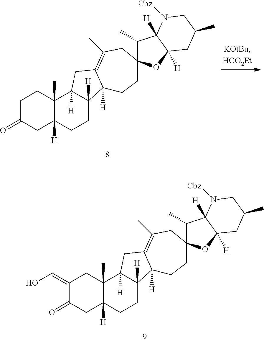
C1C(=O)CC2([H])C(C)(C1)C1([H])C([H])(CC2)C2([H])C(=C(C)CC3(C(C)C4([H])C([H])(O3)CC(C)CN4[Cbz])CC2)C1.C1(=CO)C(=O)CC2([H])C(C)(C1)C1([H])C([H])(CC2)C2([H])C(=C(C)CC3(C(C)C4([H])C([H])(O3)CC(C)CN4[Cbz])CC2)C1
